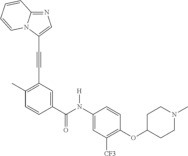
C1=CC(C(=O)N(C2=CC([CF3])=C(OC3CCN(C)CC3)C=C2)[H])=CC(C#CC2=CN=C3N2C=CC=C3)=C1C
